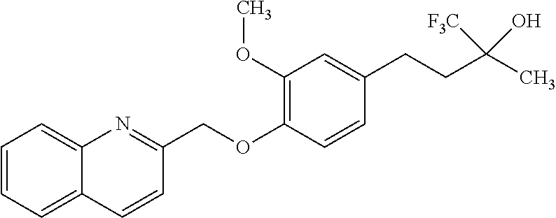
C1=CC=C2C(=C1)N=C(COC1=C(OC)C=C(CCC(C)([F3C])O)C=C1)C=C2
